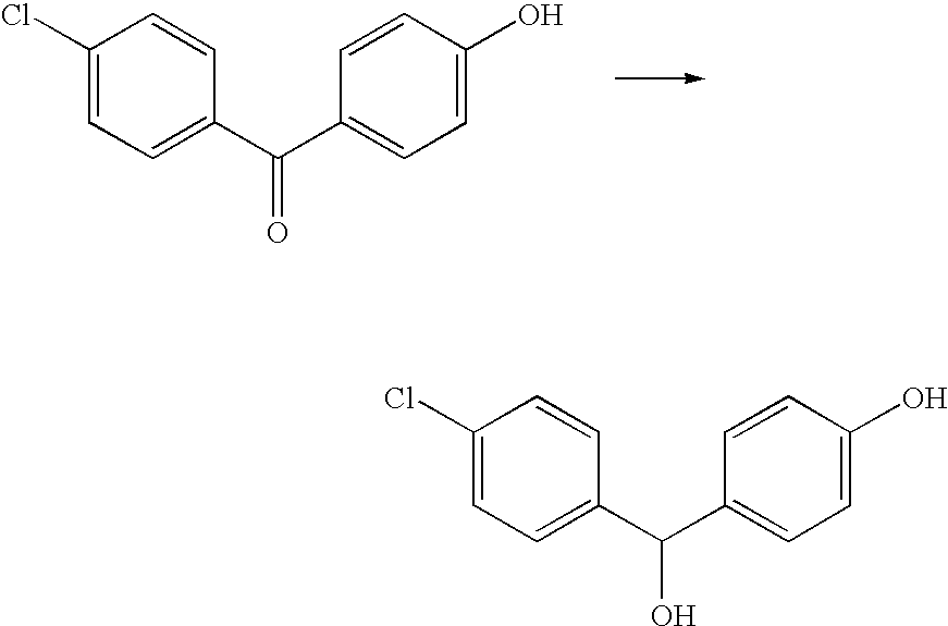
C1(Cl)=CC=C(C(C2=CC=C(O)C=C2)=O)C=C1.C1(Cl)=CC=C(C(C2=CC=C(O)C=C2)O)C=C1
